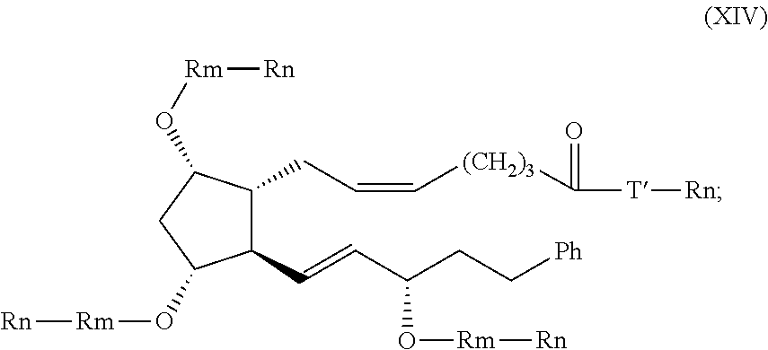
C(C=C[(CH2)3]C([T][Rn])=O)C1C(C=CC(O[Rm][Rn])CC[Ph])C(O[Rm][Rn])CC1O[Rm][Rn]
